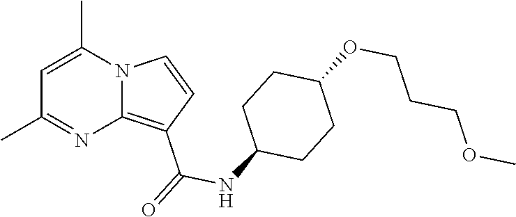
C1=C(C)N2C(=C(C(=O)NC3CCC(OCCCOC)CC3)C=C2)N=C1C
